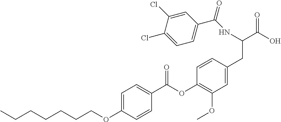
C1=C(OCCCCCCC)C=CC(C(OC2=C(OC)C=C(CC(C(O)=O)NC(C3=CC=C(Cl)C(Cl)=C3)=O)C=C2)=O)=C1
